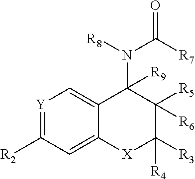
[Y]1=C([R2])C=C2C(=C1)C(N(C([R7])=O)[R8])([R9])C([R5])([R6])C([R4])([R3])[X]2
